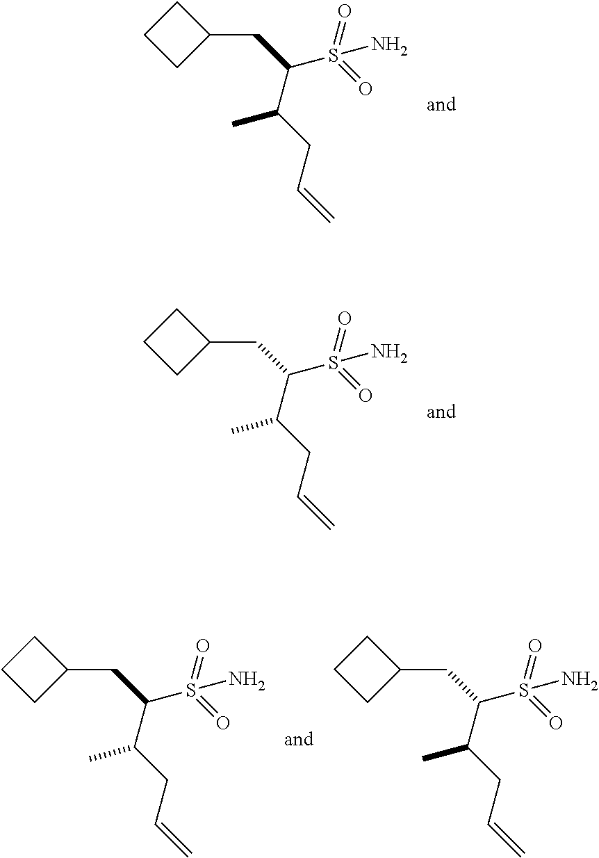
C1(CC(C(CC=C)C)S(=O)(=O)N)CCC1.C1(CC(C(CC=C)C)S(=O)(=O)N)CCC1.C1(CC(C(CC=C)C)S(=O)(=O)N)CCC1.C1(CC(C(CC=C)C)S(=O)(=O)N)CCC1
